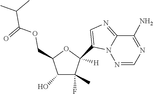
C1(O)C(C)(F)C([H])(C2=CN=C3C(N)=NC=NN32)OC1COC(=O)C(C)C
